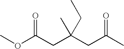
O(C(CC(CC(C)=O)(C)CC)=O)C
